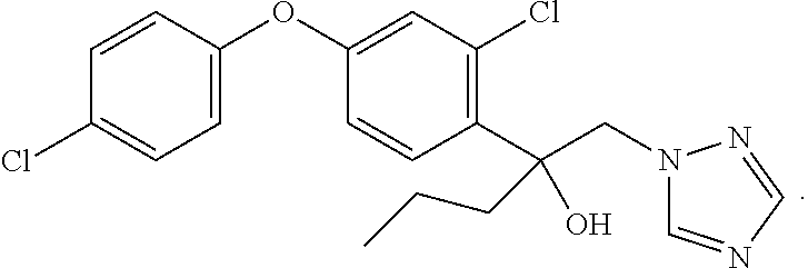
C1=CC(OC2=CC(Cl)=C(C(CN3C=NC=N3)(O)CCC)C=C2)=CC=C1Cl
